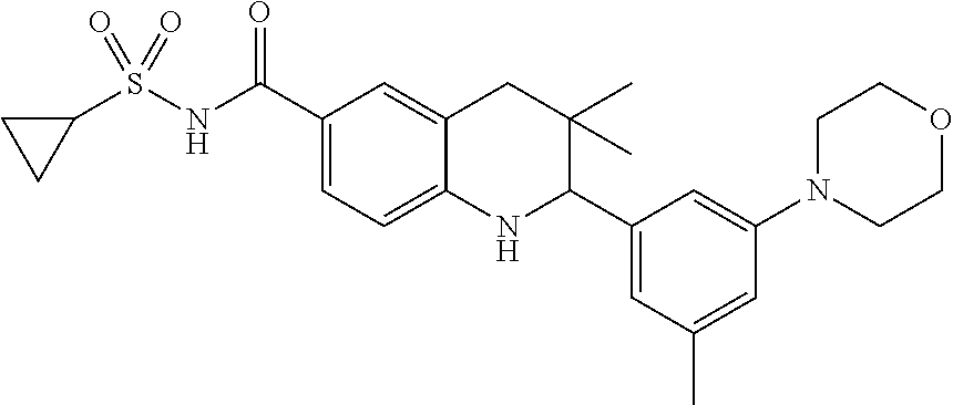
C1(C(NS(C2CC2)(=O)=O)=O)=CC=C2C(=C1)CC(C)(C)C(C1=CC(C)=CC(N3CCOCC3)=C1)N2
